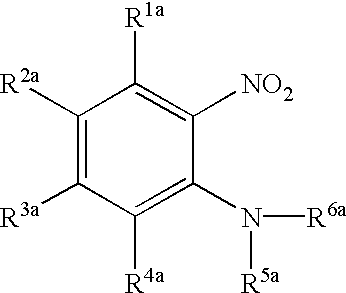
C1([R2a])=C([R3a])C([R4a])=C(N([R6a])[R5a])C([NO2])=C1[R1a]
